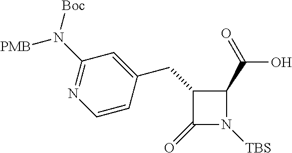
C1(CC2=CC(N([Boc])[PMB])=NC=C2)C(=O)N([TBS])C1C(=O)O
